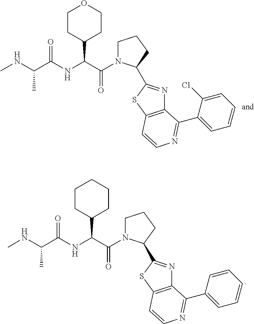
C1N(C(C(NC(C(NC)C)=O)C2CCOCC2)=O)C(C2=NC3=C(S2)C=CN=C3C2=CC=CC=C2Cl)CC1.C1N(C(C(NC(C(NC)C)=O)C2CCCCC2)=O)C(C2=NC3=C(S2)C=CN=C3C2=CC=CC=C2)CC1
